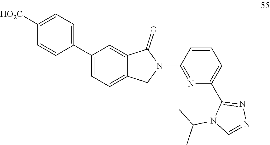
C1([HO2C])=CC=C(C2=CC=C3C(=C2)C(=O)N(C2=NC(C4=NN=CN4C(C)C)=CC=C2)C3)C=C1
